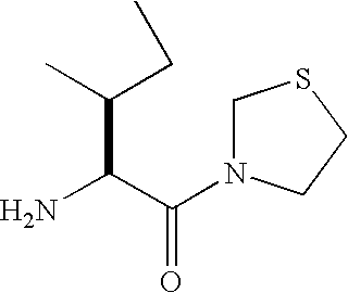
NC(C(=O)N1CSCC1)C(C)CC
